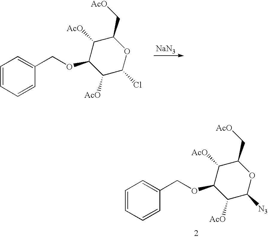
C1=CC=CC(COC2C([AcO])C([N3])OC(C[AcO])C2[AcO])=C1.C1=CC=CC(COC2C([AcO])C(Cl)OC(C[AcO])C2[AcO])=C1.[NaN3]
